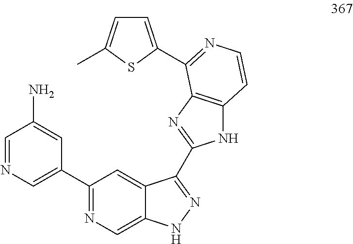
C1=NC=C(C2=NC=C3C(=C2)C(C2=NC4=C(N2)C=CN=C4C2=CC=C(C)S2)=NN3)C=C1N
